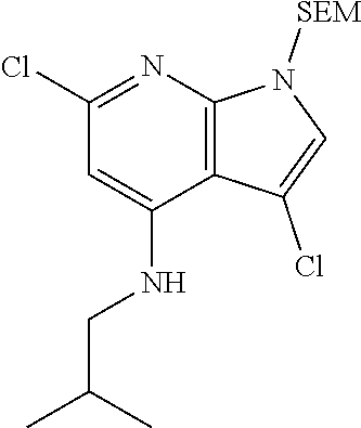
C1(Cl)=NC2=C(C(NCC(C)C)=C1)C(Cl)=CN2[SEM]
